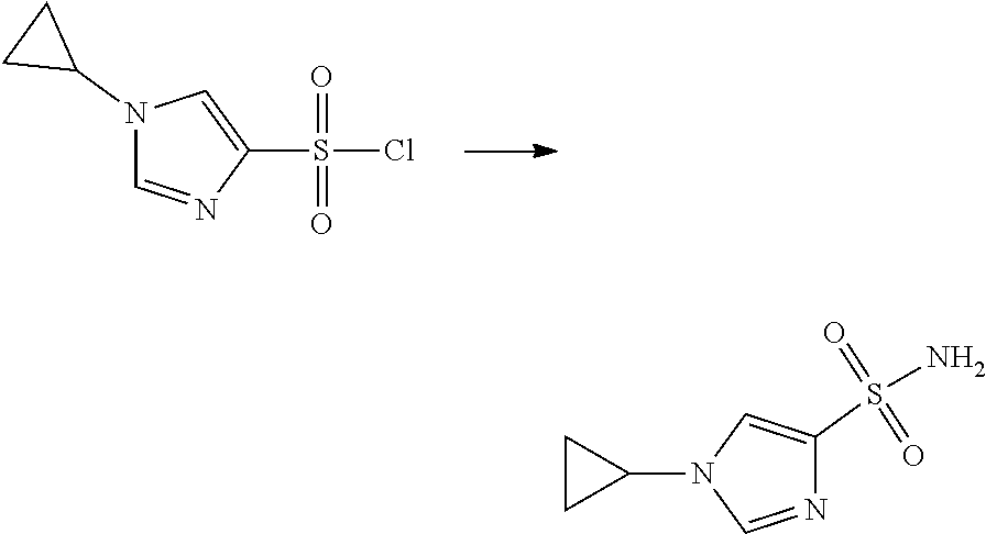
N1(C2CC2)C=NC(S(=O)(=O)Cl)=C1.N1=CN(C2CC2)C=C1S(N)(=O)=O
